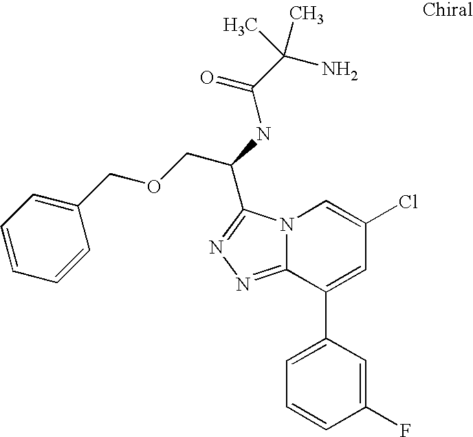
C12=NN=C(C(NC(C(N)(C)C)=O)COCC3=CC=CC=C3)N1C=C(Cl)C=C2C1=CC=CC(F)=C1
